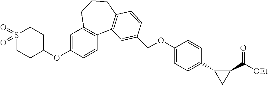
S1(=O)(=O)CCC(OC2=CC3=C(C=C2)C2=C(CCC3)C=CC(COC3=CC=C(C4CC4C([OEt])=O)C=C3)=C2)CC1
